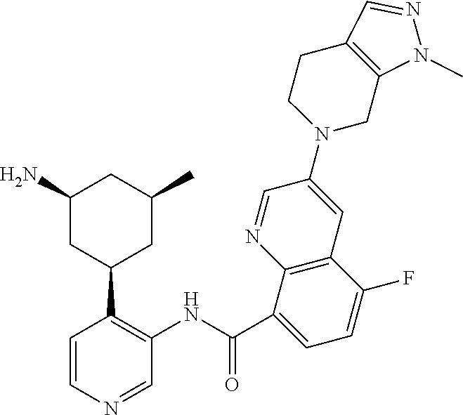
C1(N)CC(C2=C(NC(C3=CC=C(F)C4=C3N=CC(N3CC5=C(CC3)C=NN5C)=C4)=O)C=NC=C2)CC(C)C1
